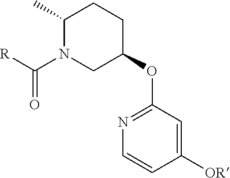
C1(C)N(C([R])=O)CC(OC2=NC=CC([OR])=C2)CC1
